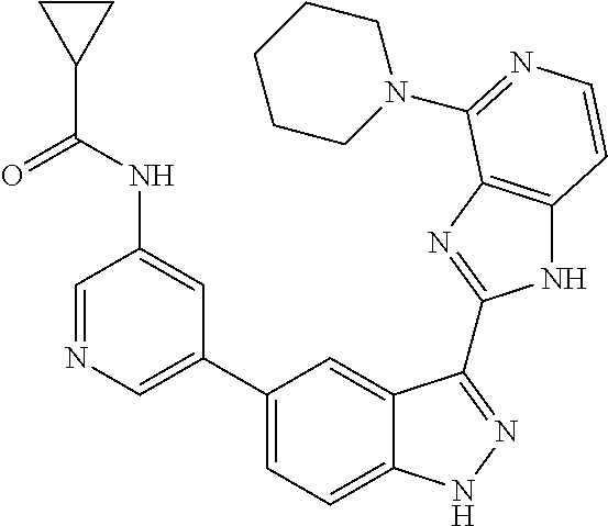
C1(C2=CN=CC(NC(C3CC3)=O)=C2)=CC=C2C(=C1)C(C1=NC3=C(N1)C=CN=C3N1CCCCC1)=NN2
